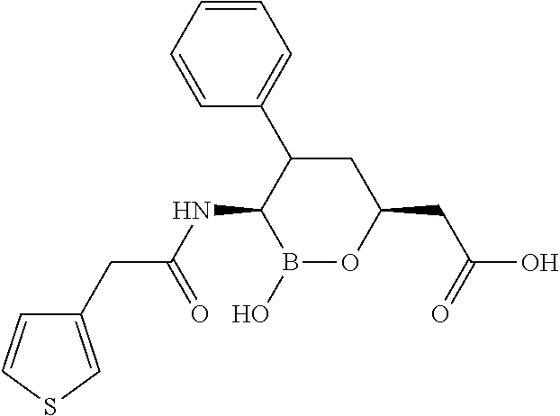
C1C(C2=CC=CC=C2)C(NC(CC2=CSC=C2)=O)B(O)OC1CC(O)=O
